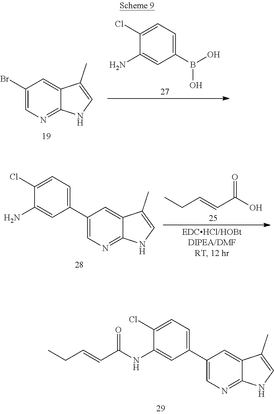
C1(B(O)O)=CC=C(Cl)C(N)=C1.C1(Br)=CN=C2C(=C1)C(C)=CN2.CCC=CC(O)=O.C1=C(C2=CC=C(Cl)C(N)=C2)C=C2C(=N1)NC=C2C.C1=C(C2=CC=C(Cl)C(NC(C=CCC)=O)=C2)C=C2C(=N1)NC=C2C
